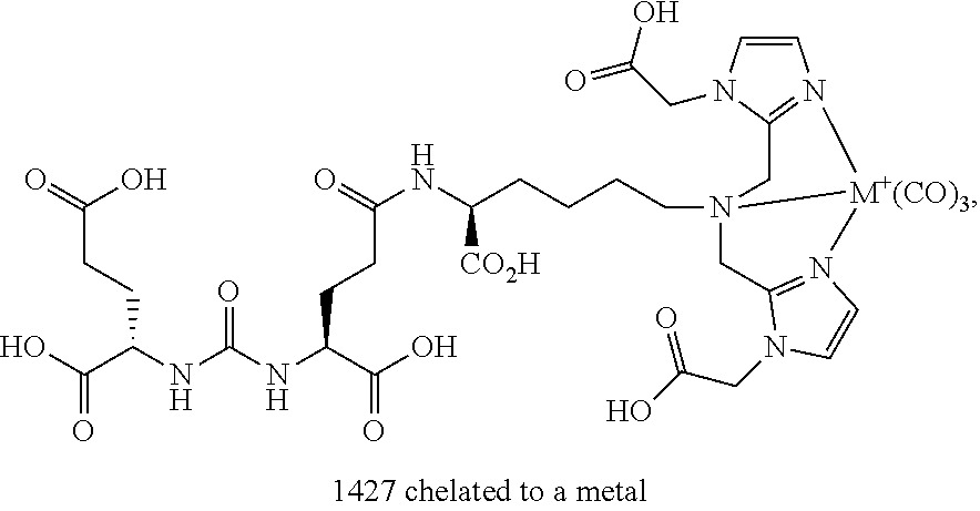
C(CCC(NC(=O)NC(CCC(=O)NC(CCCCN12CC3=N(C=CN3CC(=O)O)[M+(CO)3]1N1=C(C2)N(CC(O)=O)C=C1)[CO2H])C(=O)O)C(O)=O)(=O)O
